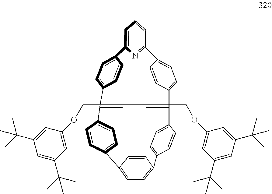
C1=C2N=C(C=C1)C1=CC=C(C=C1)C1(COC3=CC(C(C)(C)C)=CC(C(C)(C)C)=C3)#CC#C(COC3=CC(C(C)(C)C)=CC(C(C)(C)C)=C3)(C3=CC=C2C=C3)C2=CC=C(C3=CC=C(C=C3)C3=CC=C1C=C3)C=C2
